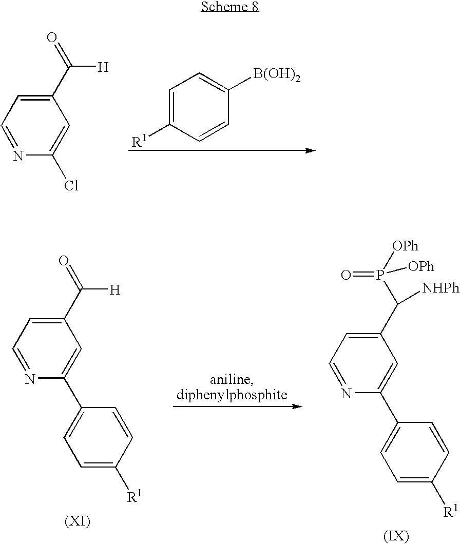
C1=C([R1])C=CC([B(OH)2])=C1.C1=NC(Cl)=CC(C(=O)[H])=C1.C1=C([R1])C=CC(C2=CC(C(=O)[H])=CC=N2)=C1.C1=C([R1])C=CC(C2=CC(C(P([OPh])(=O)[OPh])[NHPh])=CC=N2)=C1
